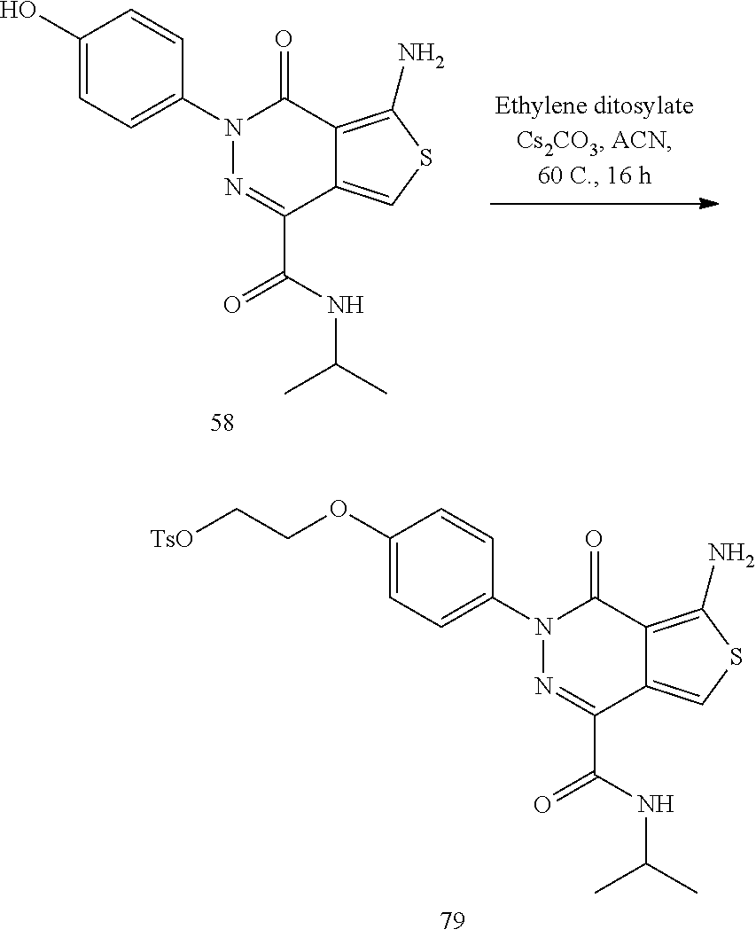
C1(O)=CC=C(N2N=C(C(NC(C)C)=O)C3=CSC(N)=C3C2=O)C=C1.C1(OCC[TsO])=CC=C(N2N=C(C(NC(C)C)=O)C3=CSC(N)=C3C2=O)C=C1
